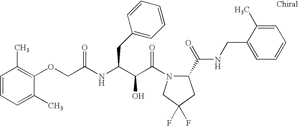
C1=CC=C(C)C(OCC(NC(C(C(N2C(C(NCC3=CC=CC=C3C)=O)CC(F)(F)C2)=O)O)CC2=CC=CC=C2)=O)=C1C
